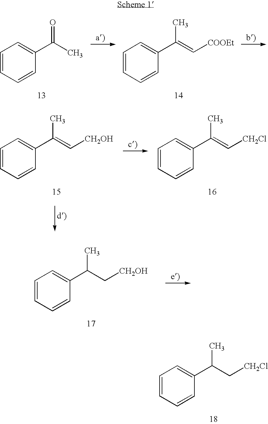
C1=CC=CC(C(C[CH2Cl])C)=C1.C1=CC=CC(C(C)=O)=C1.C1=CC=CC(C(=C[COOEt])C)=C1.C1=CC=CC(C(=C[CH2Cl])C)=C1.C1=CC=CC(C(=C[CH2OH])C)=C1.C1=CC=CC(C(C[CH2OH])C)=C1
